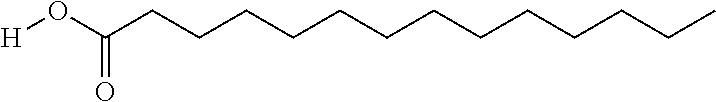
[H]OC(CCCCCCCCCCCCC)=O
